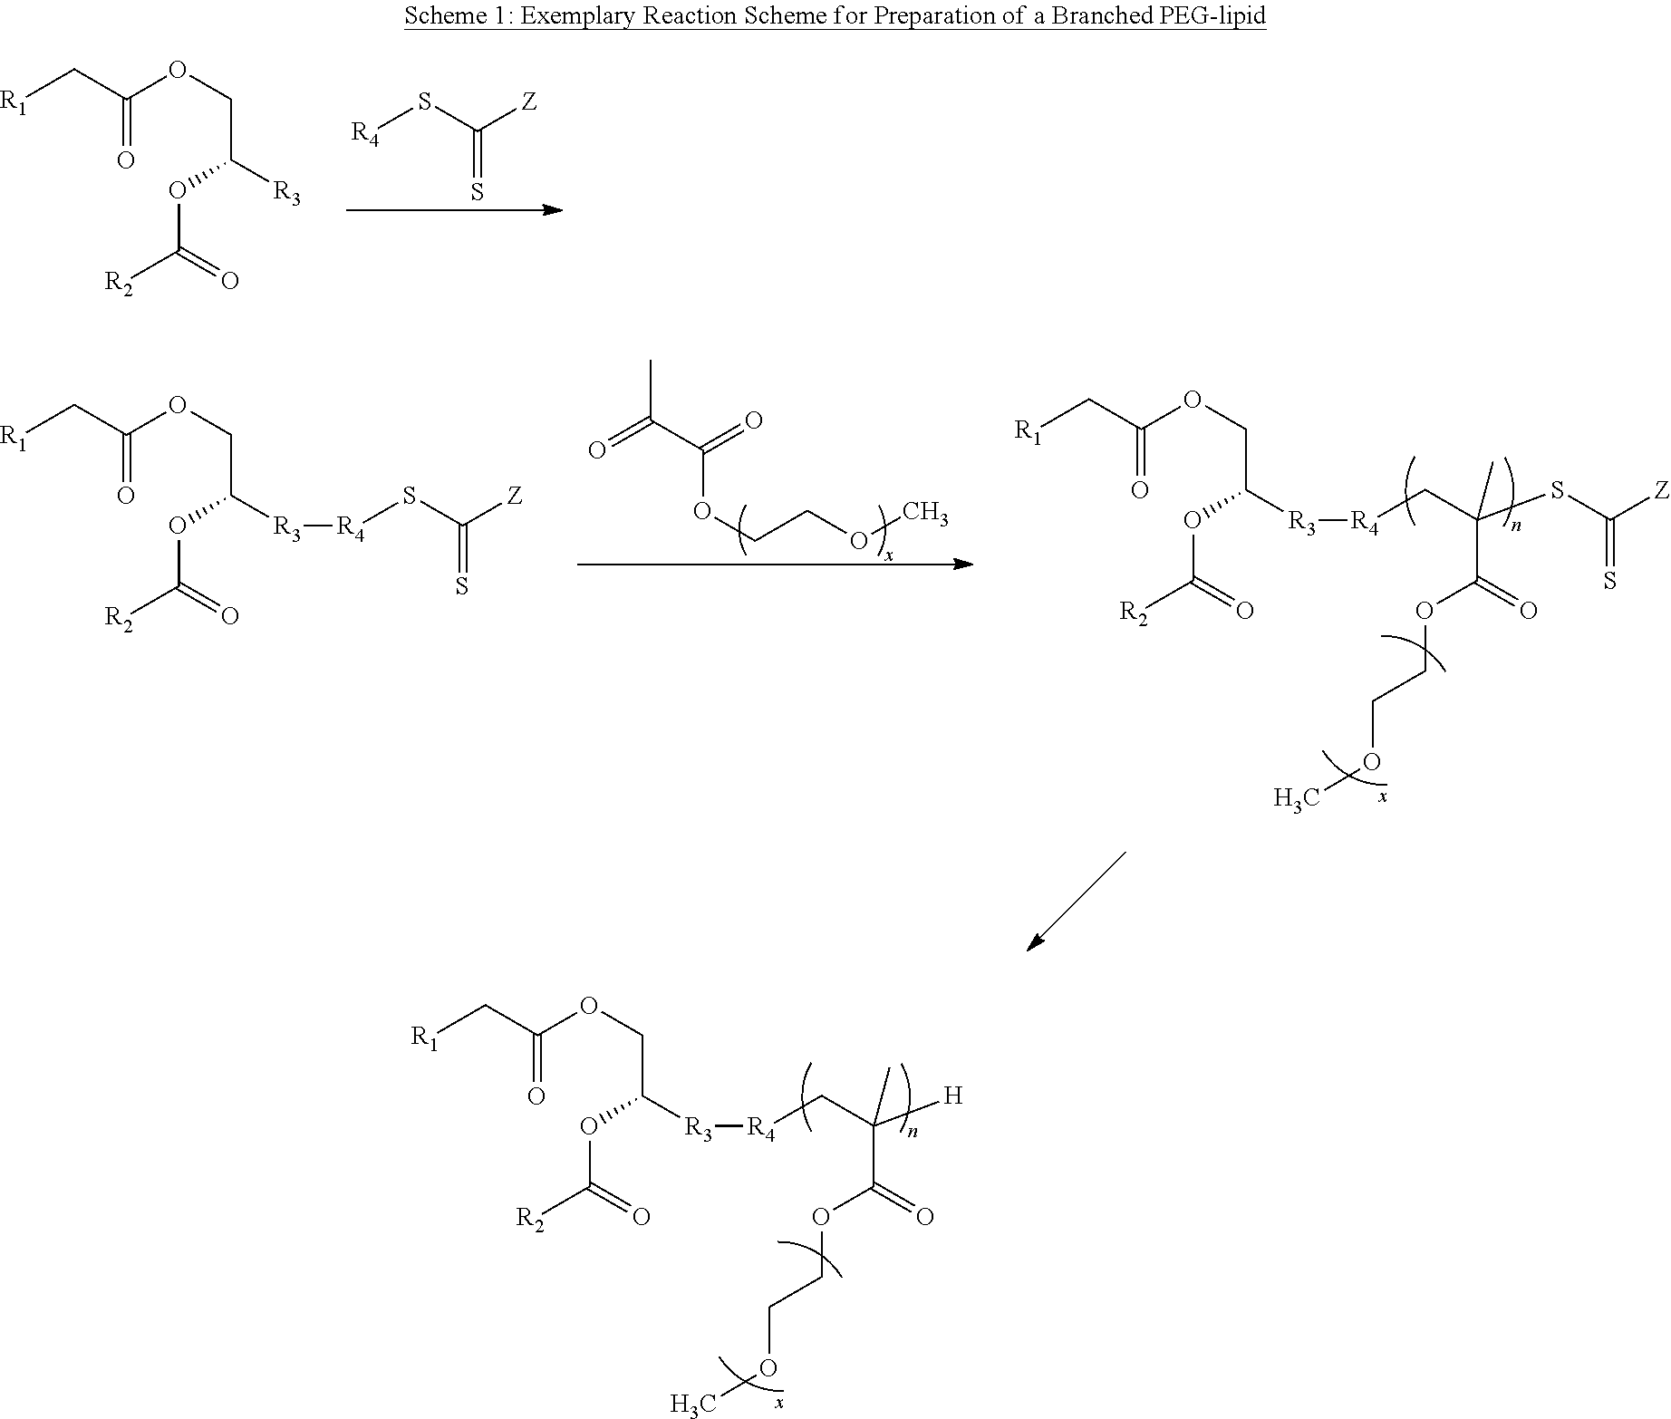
C(=O)(OCC(OC([R2])=O)[R3])C[R1].[R4]SC([Z])=S.C(=O)(OCC(OC([R2])=O)[R3][R4]SC([Z])=S)C[R1].O(CCOC)C(C(C)=O)=O.C(=O)(OCC(OC([R2])=O)[R3][R4]CC(C(=O)OCCOC)(SC([Z])=S)C)C[R1].C(=O)(OCC(OC([R2])=O)[R3][R4]CC(C(=O)OCCOC)([H])C)C[R1]
